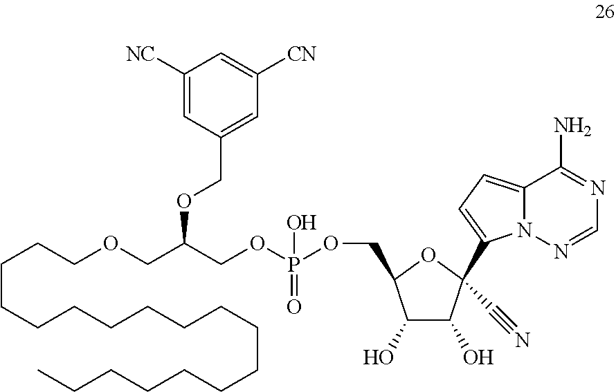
C(OCCCCCCCCCCCCCCCCCC)C(COP(OCC1C(O)C(O)C(C2=CC=C3N2N=CN=C3N)(C#N)O1)(=O)O)OCC1=CC([CN])=CC([NC])=C1
